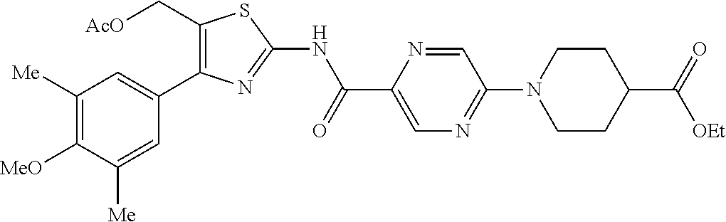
C1([Me])=C([MeO])C([Me])=CC(C2=C(C[AcO])SC(NC(C3=CN=C(N4CCC(C(=O)[OEt])CC4)C=N3)=O)=N2)=C1
